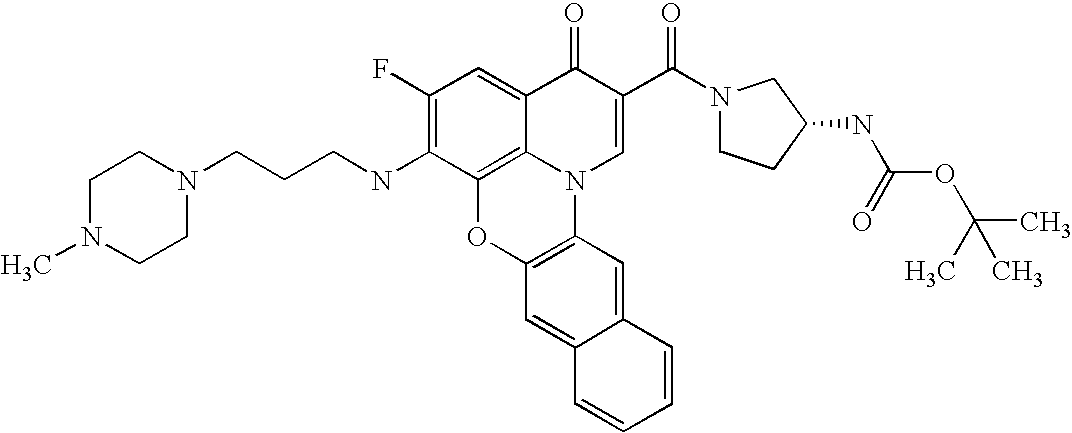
C1(F)=C(NCCCN2CCN(C)CC2)C2=C3C(=C1)C(=O)C(C(N1CCC(NC(OC(C)(C)C)=O)C1)=O)=CN3C1=C(O2)C=C2C(=C1)C=CC=C2
